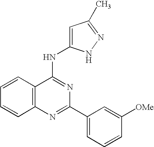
C12=C(N=C(C3=CC=CC([OMe])=C3)N=C1NC1=CC(C)=NN1)C=CC=C2
